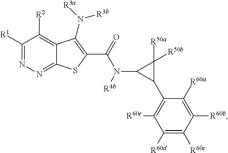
C1([R1])=NN=C2C(=C1[R2])C(N([R3a])[R3b])=C(C(=O)N(C1C(C3=C([R60e])C([R60d])=C([R60c])C([R60b])=C3[R60a])C1([R50a])[R50b])[R4b])S2
